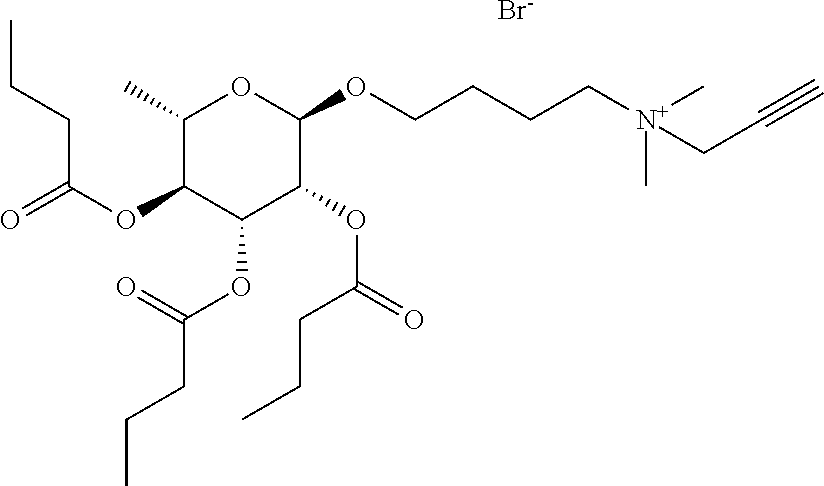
C[N+](C)(CC#C)CCCCOC1OC(C)C(OC(=O)CCC)C(OC(CCC)=O)C1OC(CCC)=O.[Br-]
